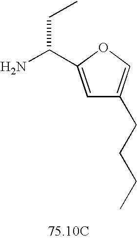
C1=C(C(N)CC)OC=C1CCCC
